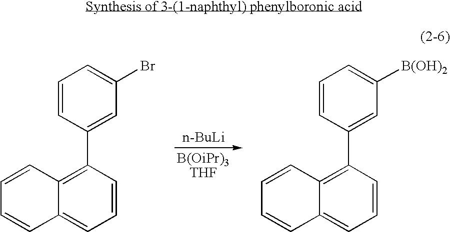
[n-BuLi].C1=C(Br)C=C(C2=C3C(=CC=C2)C=CC=C3)C=C1.C1=C([B(OH)2])C=C(C2=C3C(=CC=C2)C=CC=C3)C=C1
